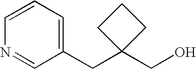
N1=CC(CC2(CO)CCC2)=CC=C1
